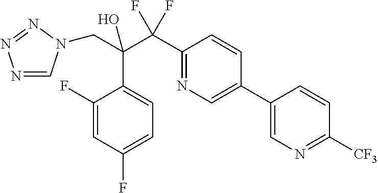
N1=CN(CC(C(C2=NC=C(C3=CN=C([CF3])C=C3)C=C2)(F)F)(O)C2=CC=C(F)C=C2F)N=N1
